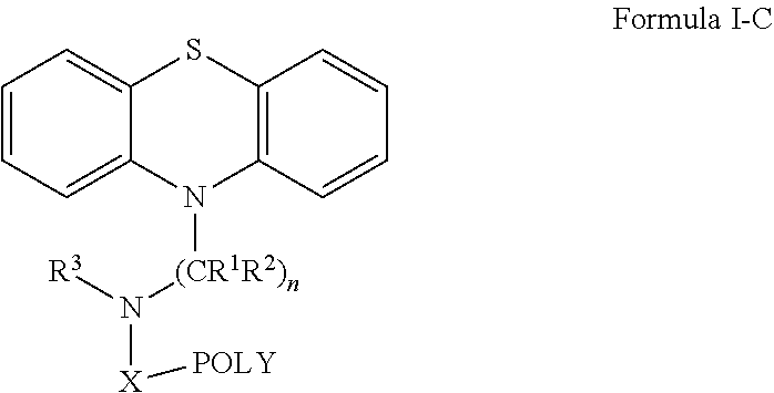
C1=CC=C2C(=C1)SC1=C(N2[(CR1R2)n]N([R3])[X][POLY])C=CC=C1
